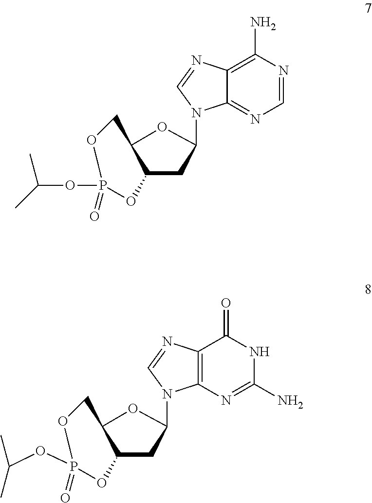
C12=C(N)N=CN=C1N(C1CC3C(O1)COP(OC(C)C)(=O)O3)C=N2.C12=C(N=C(N)NC1=O)N(C1CC3C(O1)COP(OC(C)C)(=O)O3)C=N2
